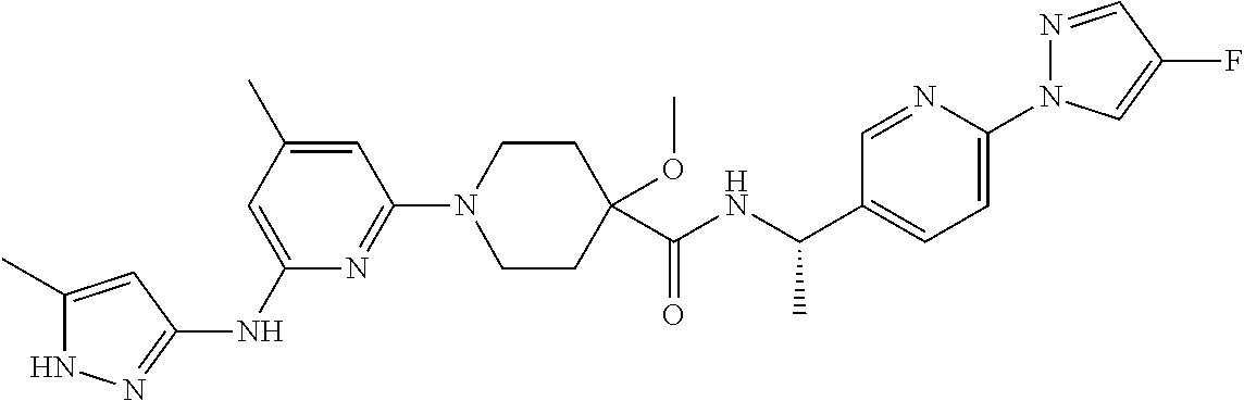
N1C(C)=CC(NC2=CC(C)=CC(N3CCC(C(NC(C4=CC=C(N5N=CC(F)=C5)N=C4)C)=O)(OC)CC3)=N2)=N1
